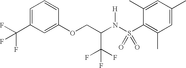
C1=C(C(F)(F)F)C=C(OCC(N(S(C2=C(C)C=C(C)C=C2C)(=O)=O)[H])C(F)(F)F)C=C1
